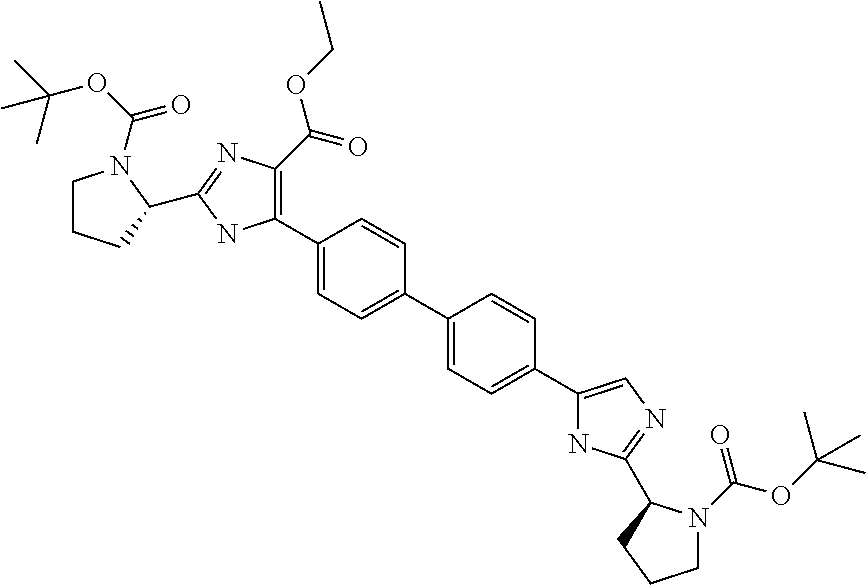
C1(C2=C(C(=O)OCC)N=C(C3CCCN3C(OC(C)(C)C)=O)N2)=CC=C(C2=CC=C(C3=CN=C(C4N(C(OC(C)(C)C)=O)CCC4)N3)C=C2)C=C1
